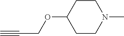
C1CC(OCC#C)CCN1C
